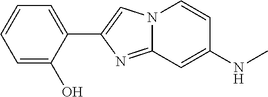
C1=C(C2=CN3C(=N2)C=C(NC)C=C3)C(O)=CC=C1
